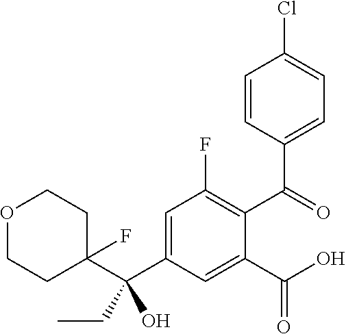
C1=C(C(C2(F)CCOCC2)(O)CC)C=C(C(O)=O)C(C(=O)C2=CC=C(Cl)C=C2)=C1F
